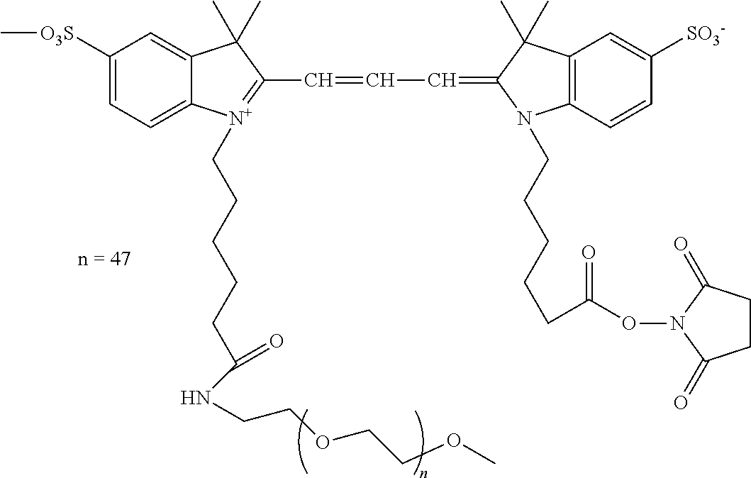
C1([O3S]C)=CC=C2C(=C1)C(C)(C)C(C=CC=C1C(C)(C)C3=C(N1CCCCCC(ON1C(=O)CCC1=O)=O)C=CC([SO3-])=C3)=[N+]2CCCCCC(=O)NCCOCCOC
